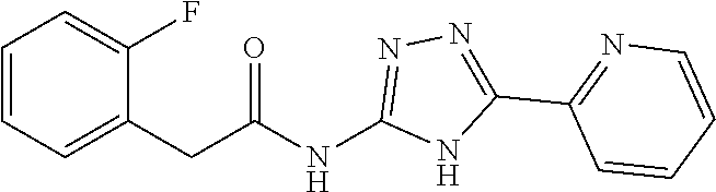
C(C(NC1=NN=C(C2=NC=CC=C2)N1)=O)C1=CC=CC=C1F
